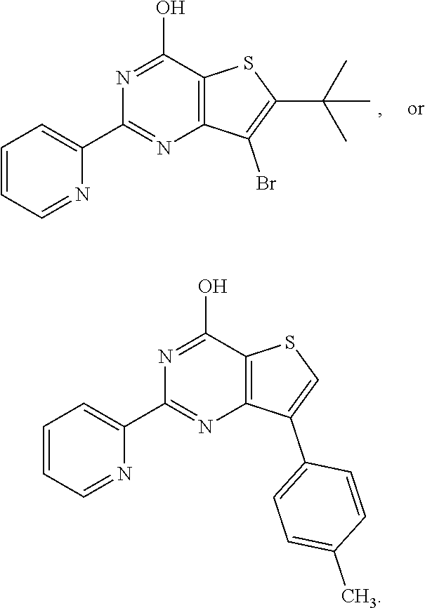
N1=CC=CC=C1C1=NC2=C(C(O)=N1)SC=C2C1=CC=C(C)C=C1.N1=CC=CC=C1C1=NC2=C(C(O)=N1)SC(C(C)(C)C)=C2Br
